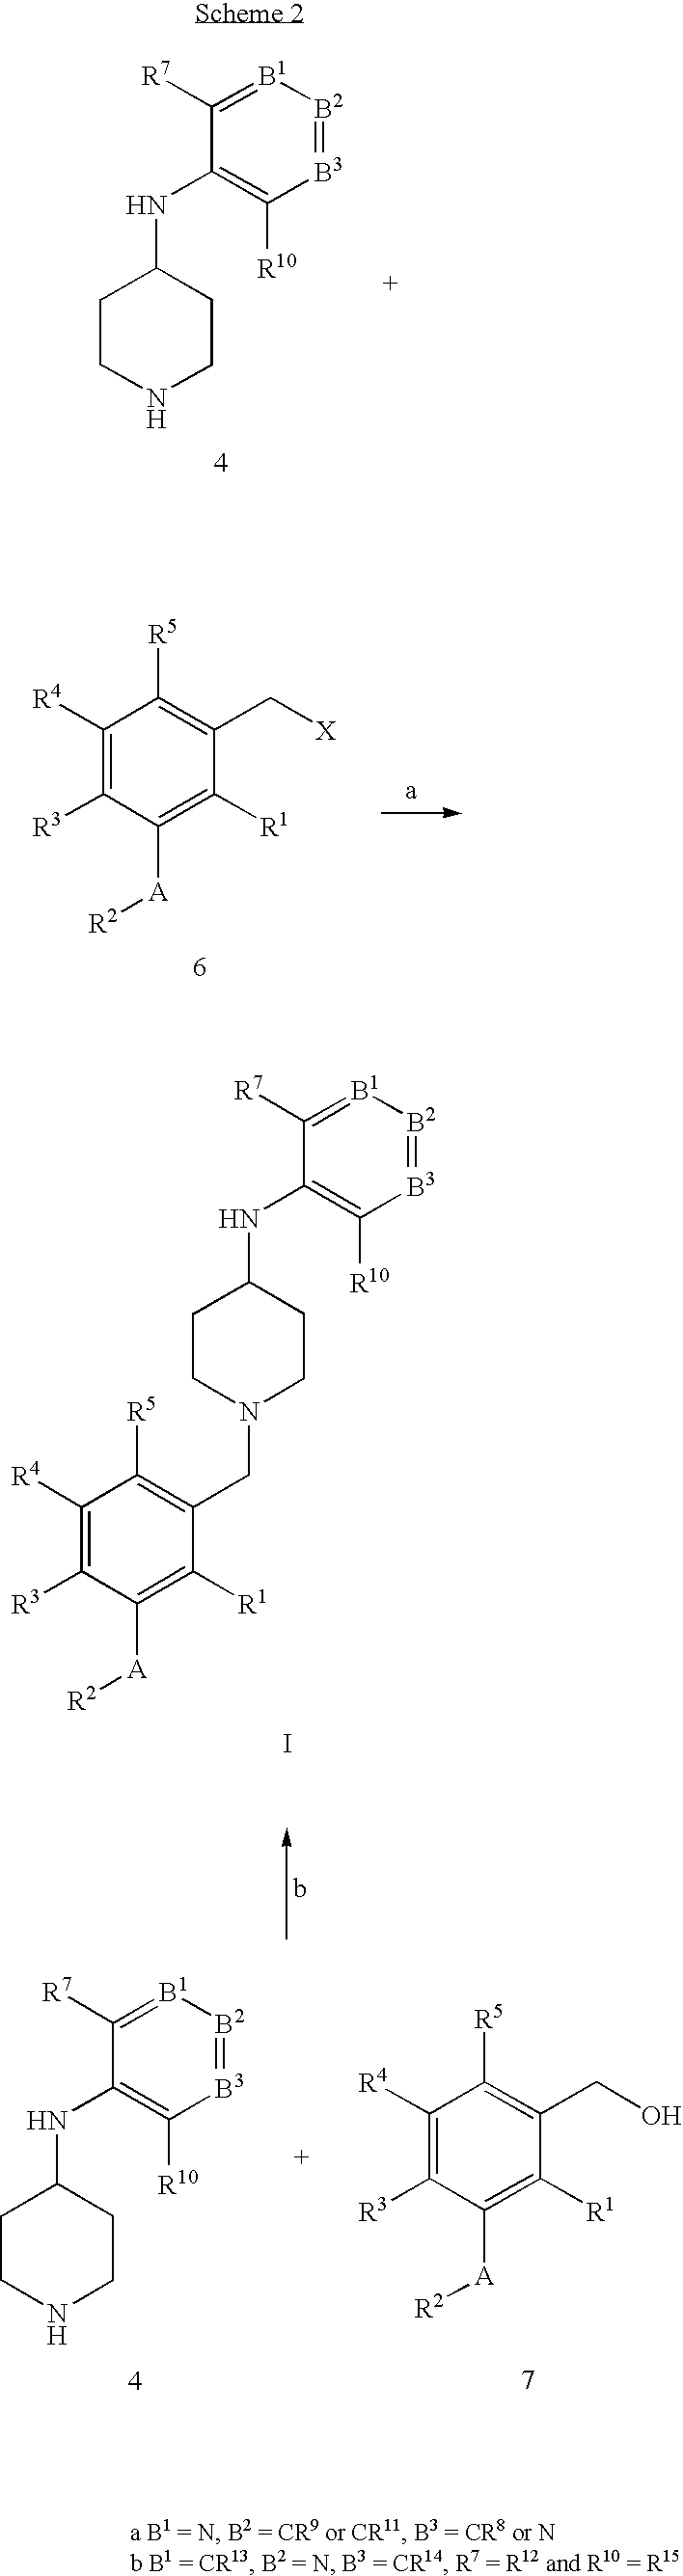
C1([R4])=C([R3])C([A][R2])=C([R1])C(CN2CCC(NC3=C([R10])[B3]=[B2][B1]=C3[R7])CC2)=C1[R5].I.[B1]1=C([R7])C(NC2CCNCC2)=C([R10])[B3]=[B2]1.C1([R4])=C([R3])C([A][R2])=C([R1])C(C[X])=C1[R5].C1([R4])=C([R3])C([A][R2])=C([R1])C(CO)=C1[R5].C1(NC2=C([R10])[B3]=[B2][B1]=C2[R7])CCNCC1
